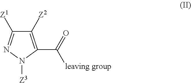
C1([Z2])=C(C(=O)[leaving group])N([Z3])N=C1[Z1]
